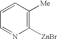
C1=CC([Me])=C([ZnBr])N=C1
